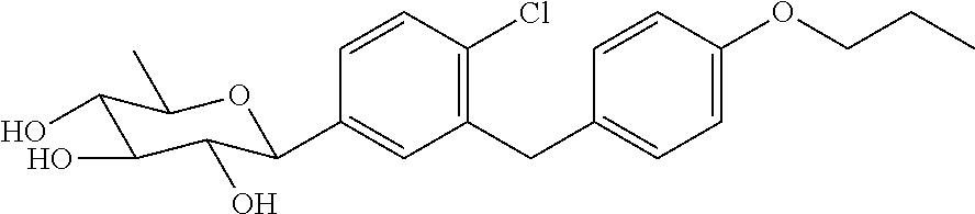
C1=CC(Cl)=C(CC2=CC=C(OCCC)C=C2)C=C1C1C(O)C(O)C(O)C(C)O1
